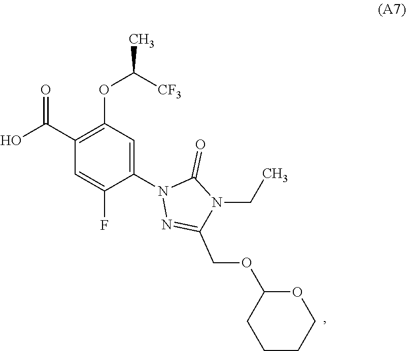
C(N1C(COC2CCCCO2)=NN(C2=CC(OC(C)[CF3])=C(C(O)=O)C=C2F)C1=O)C
